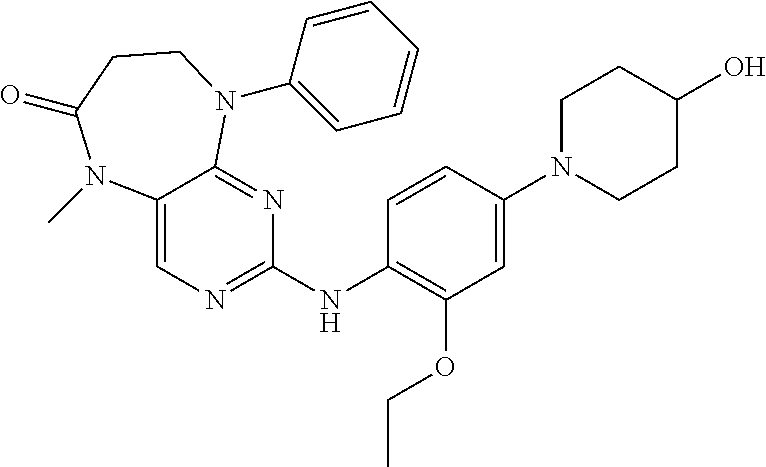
C12=CN=C(NC3=C(OCC)C=C(N4CCC(O)CC4)C=C3)N=C1N(C1=CC=CC=C1)CCC(=O)N2C
